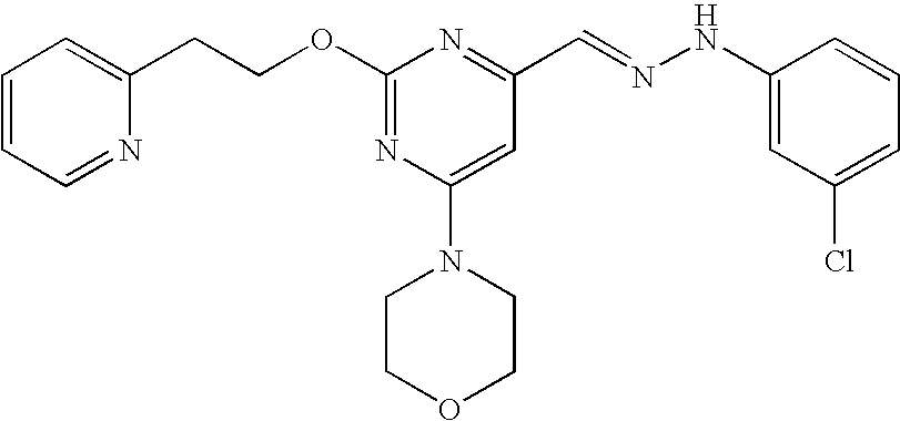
C1=CC=NC(CCOC2=NC(N3CCOCC3)=CC(C=NNC3=CC(Cl)=CC=C3)=N2)=C1
